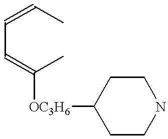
C(C=C(C)[OC3H6]C1CCNCC1)=CC
